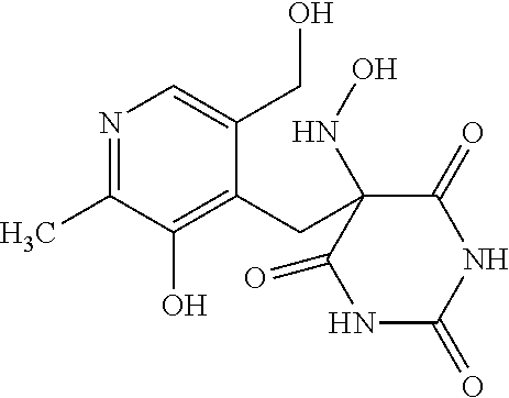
C1(=O)NC(=O)NC(=O)C1(CC1=C(O)C(C)=NC=C1CO)NO
